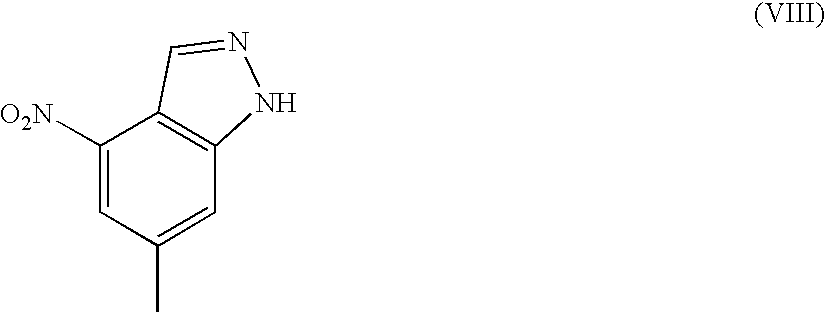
C1([O2N])=CC(C)=CC2=C1C=NN2
